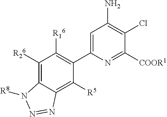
C1([R26])=C2C(=C([R5])C(C3=CC(N)=C(Cl)C([COOR1])=N3)=C1[R16])N=NN2[R8]
